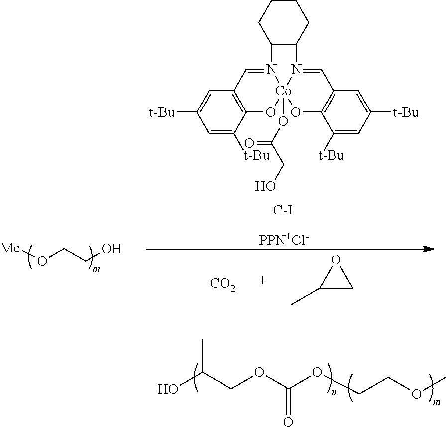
[Me]OCCO.N12=CC3=C(O[Co]14(OC(=O)CO)OC1=C(C=N4C4C2CCCC4)C=C([t-Bu])C=C1[t-Bu])C([t-Bu])=CC([t-Bu])=C3.[C-I].[PPN+Cl-].C1(C)CO1.[CO2].OC(COC(OCCOC)=O)C
